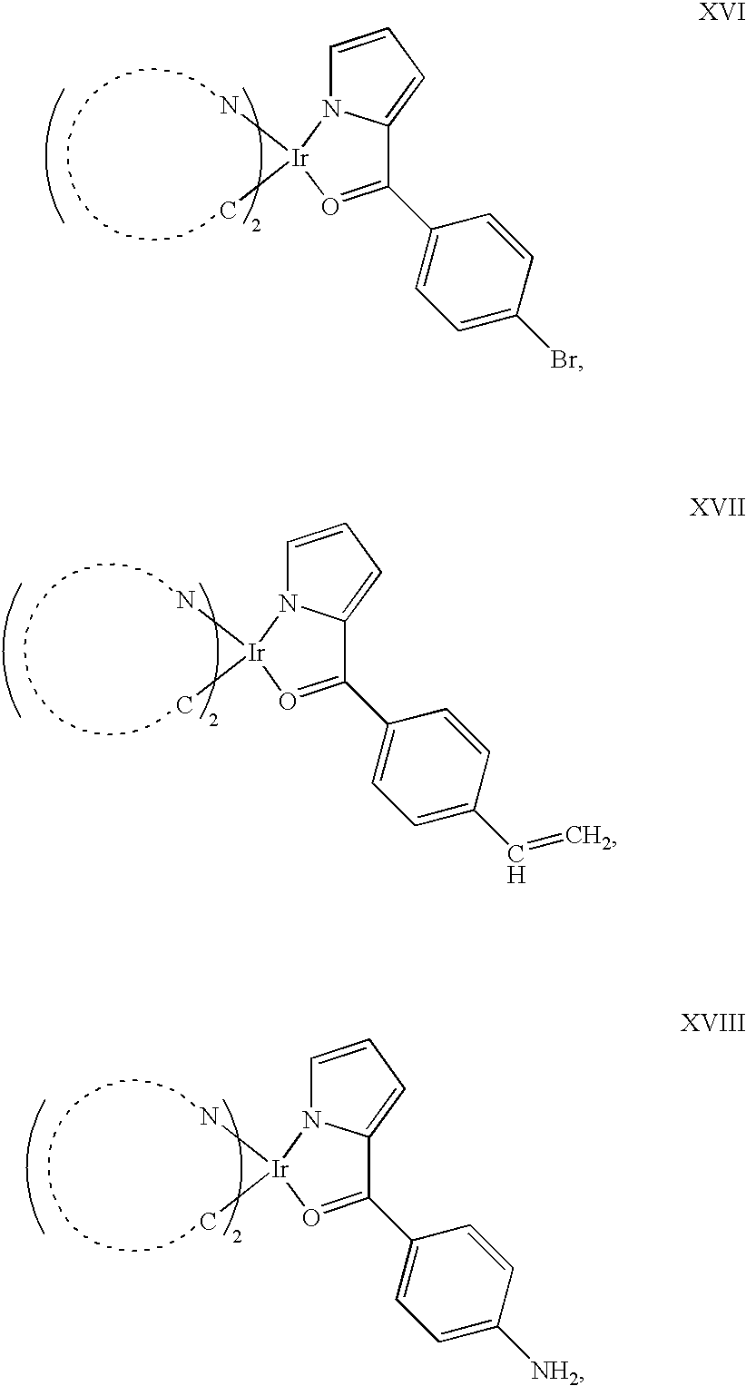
C1(C2=CC=C(Br)C=C2)=O[Ir](C)(N)N2C1=CC=C2.C1(C2=CC=C(C=C)C=C2)=O[Ir](C)(N)N2C1=CC=C2.C1(C2=CC=C([NH2])C=C2)=O[Ir](C)(N)N2C1=CC=C2
